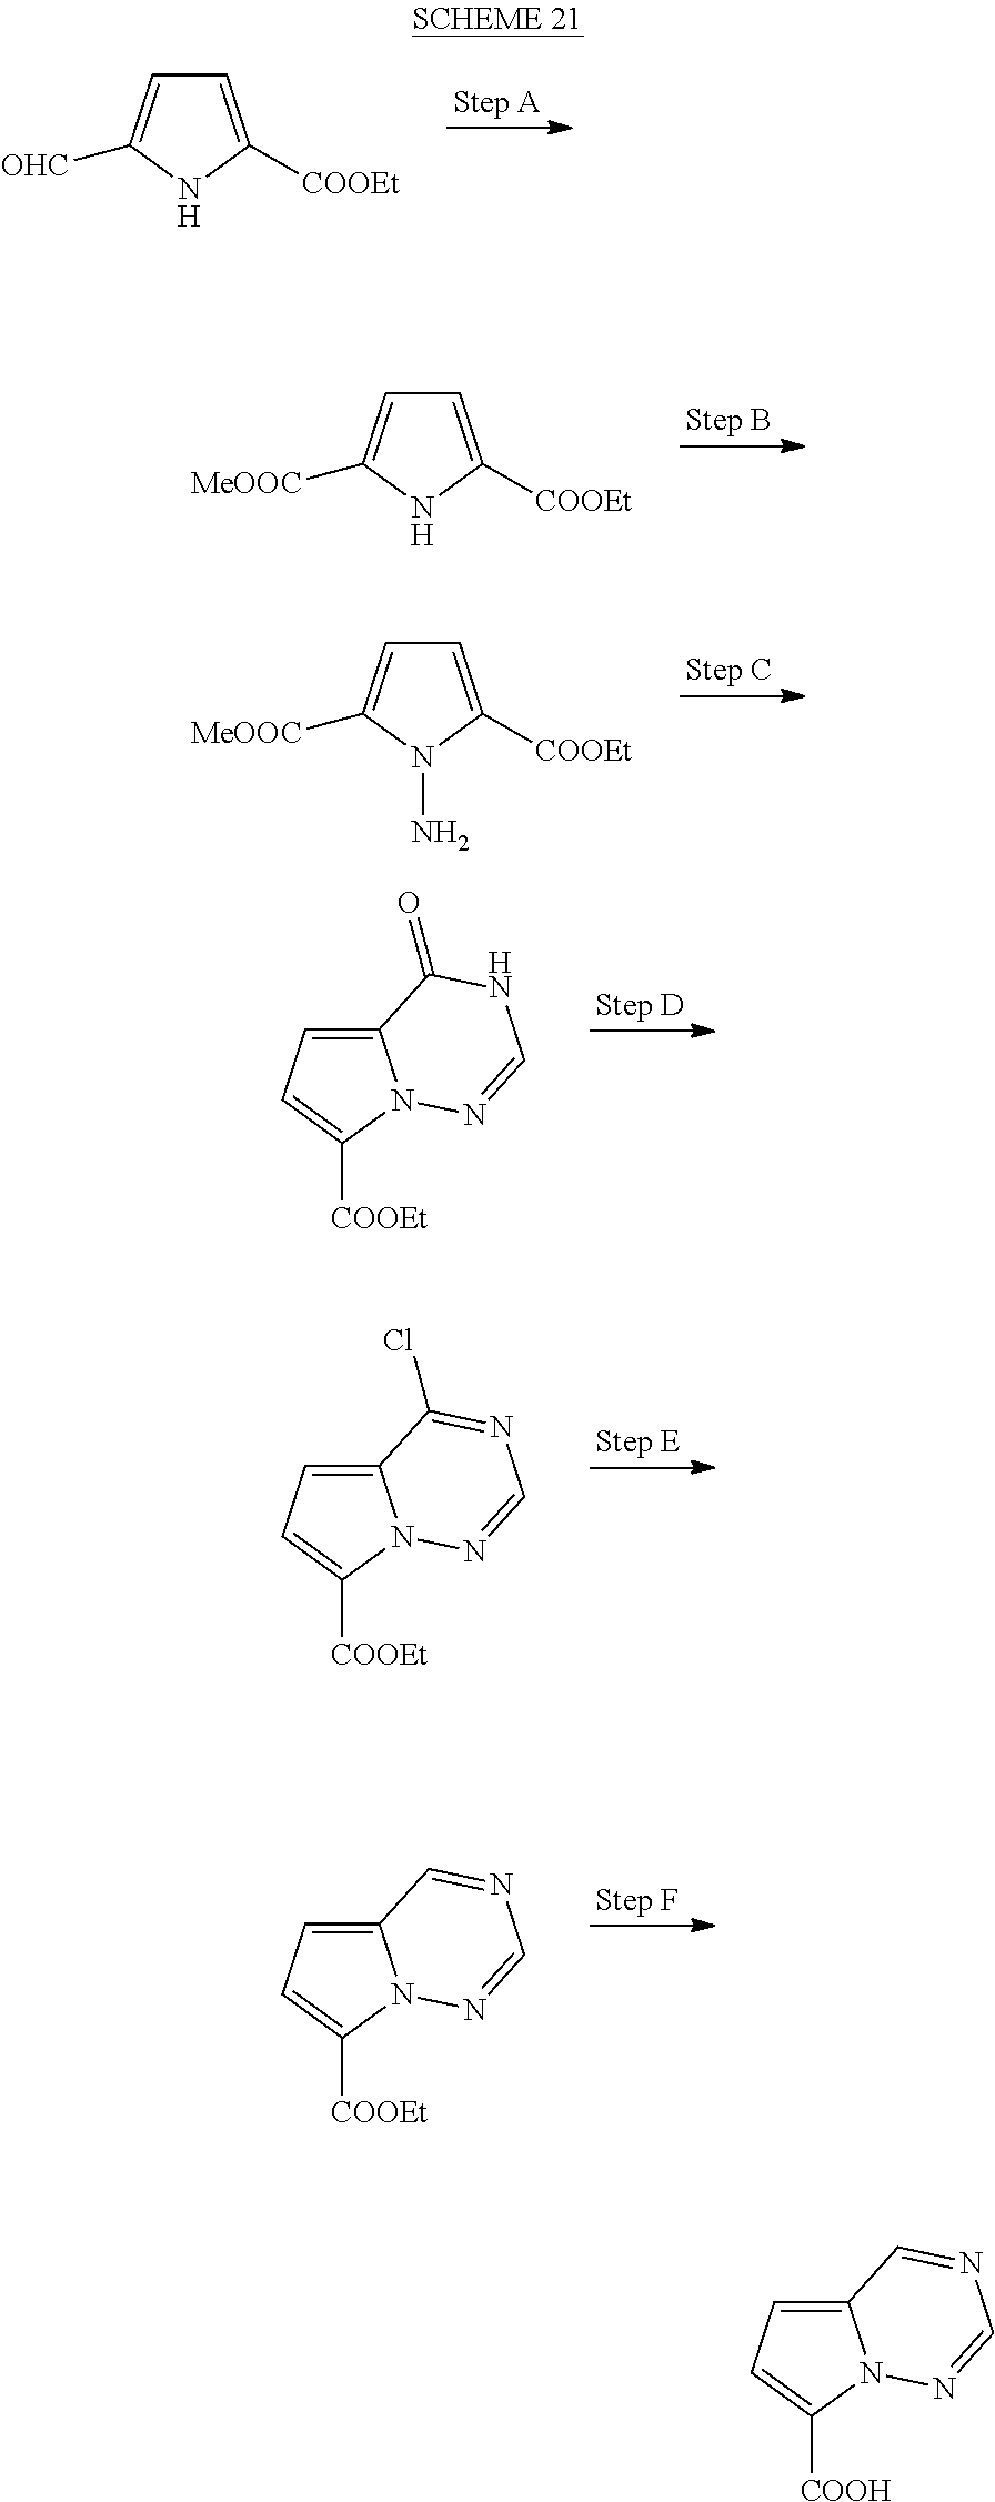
C1=C([COOEt])NC([OHC])=C1.C1=C([COOEt])NC([MeOOC])=C1.C1=C([COOEt])N(N)C([MeOOC])=C1.C12=CC=C([COOEt])N1N=CNC2=O.C12=CC=C([COOEt])N1N=CN=C2Cl.C12=CC=C([COOEt])N1N=CN=C2.C12=CC=C([COOH])N1N=CN=C2
